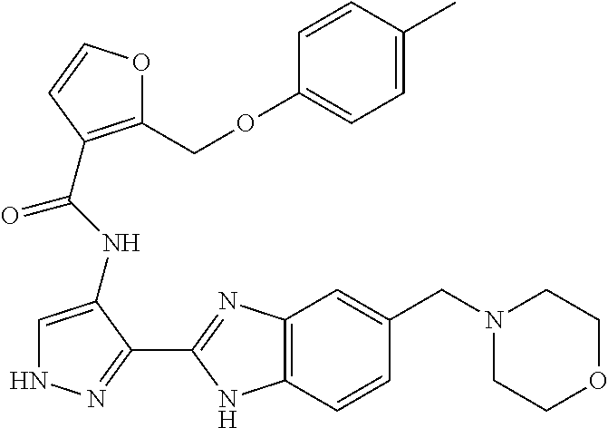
C12=C(C=CC(CN3CCOCC3)=C1)NC(C1=NNC=C1NC(C1=C(COC3=CC=C(C)C=C3)OC=C1)=O)=N2
